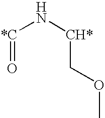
[*C](N[CH*]COC)=O
